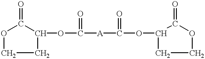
O1CCC(OC([A]C(=O)OC2CCOC2=O)=O)C1=O
